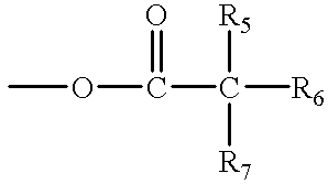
COC(C([R6])([R5])[R7])=O
